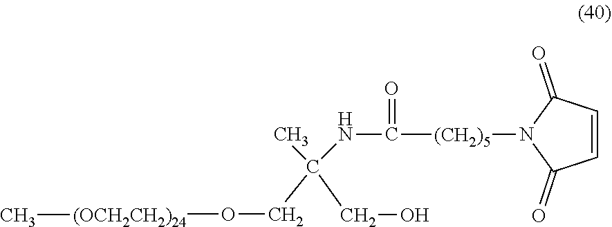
CC(NC(=O)[(CH2)5]N1C(=O)C=CC1=O)(CO[(OCH2CH2)24]C)CO
